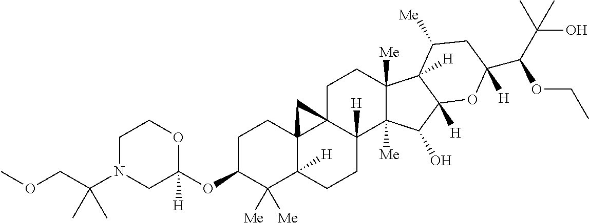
C1C(OC2([H])OCCN(C(COC)(C)C)C2)C([Me])([Me])C2([H])C3(C1)C1(CCC4([Me])C([Me])(C(O)C5([H])C4([H])C([Me])CC(C(C(C)(C)O)OCC)([H])O5)C1([H])CC2)C3
